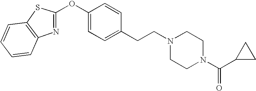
C1=CC=CC2=C1SC(OC1=CC=C(CCN3CCN(C(C4CC4)=O)CC3)C=C1)=N2
